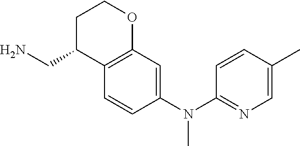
C1C(CN)C2=C(OC1)C=C(N(C1=NC=C(C)C=C1)C)C=C2
